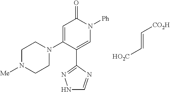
N1(C2=CC(=O)N([Ph])C=C2C2=NNC=N2)CCN([Me])CC1.C(=C[HO2C])[CO2H]
